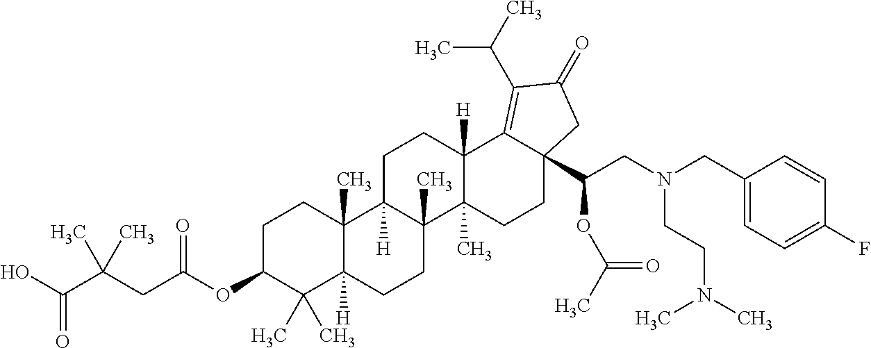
C1C(OC(CC(C(O)=O)(C)C)=O)C(C)(C)C2([H])C(C)(C1)C1([H])C(C)(CC2)C2(C)C([H])(CC1)C1=C(C(C)C)C(=O)CC1(C(CN(CC1=CC=C(F)C=C1)CCN(C)C)OC(C)=O)CC2
